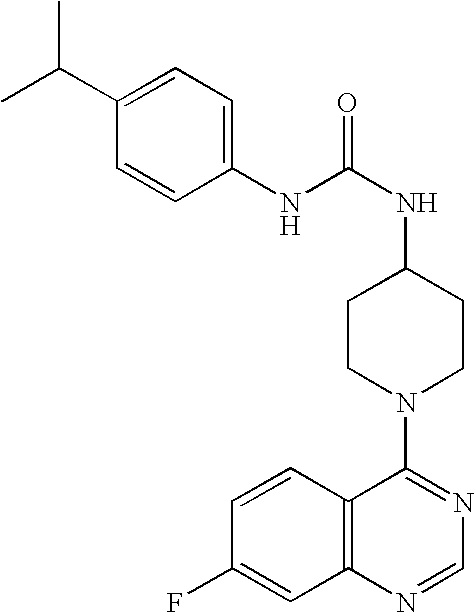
C1=CC2=C(C=C1F)N=CN=C2N1CCC(NC(=O)NC2=CC=C(C(C)C)C=C2)CC1
